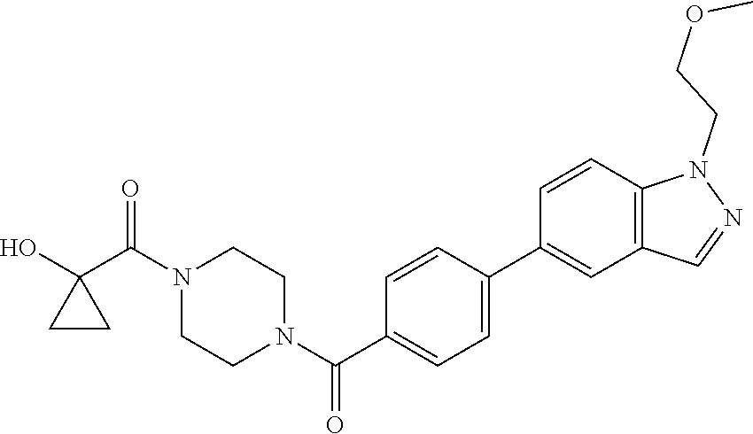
OC1(C(N2CCN(C(=O)C3=CC=C(C4=CC5=C(C=C4)N(CCOC)N=C5)C=C3)CC2)=O)CC1
